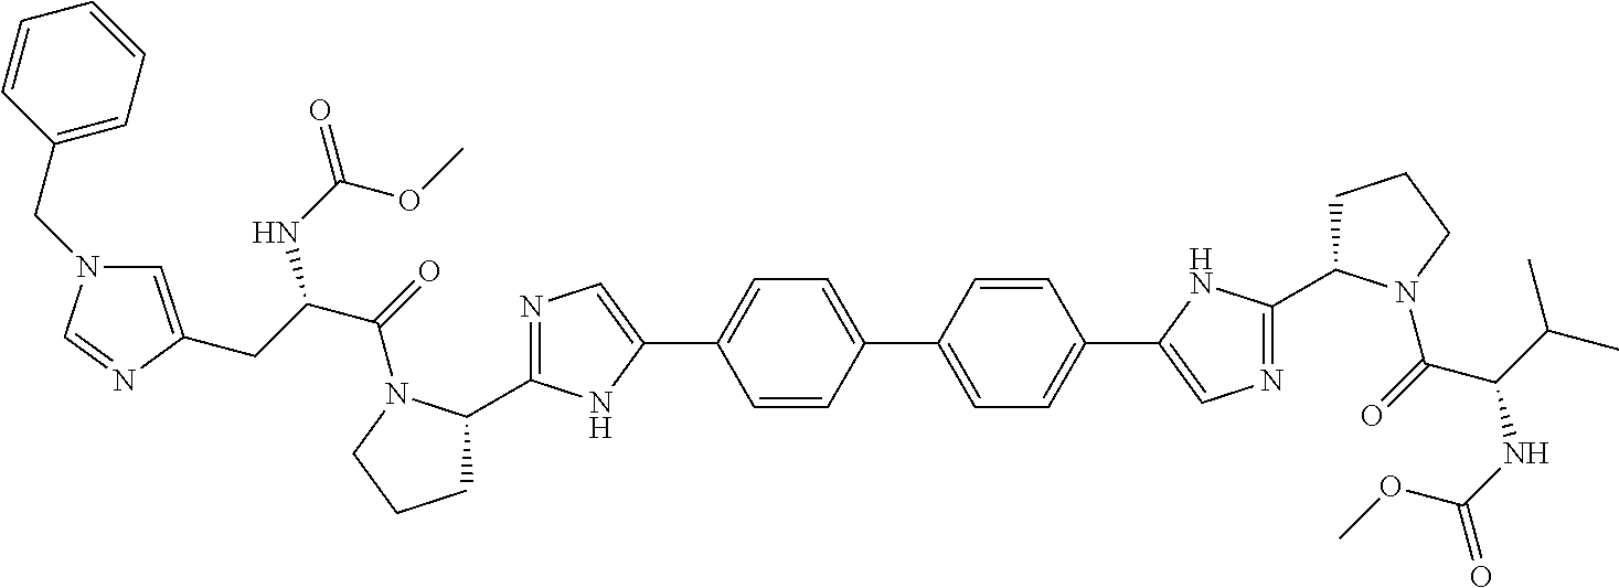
N1=C(C2CCCN2C(=O)C(CC2=CN(CC3=CC=CC=C3)C=N2)NC(=O)OC)NC(C2=CC=C(C3=CC=C(C4=CN=C(C5CCCN5C(=O)C(C(C)C)NC(=O)OC)N4)C=C3)C=C2)=C1
